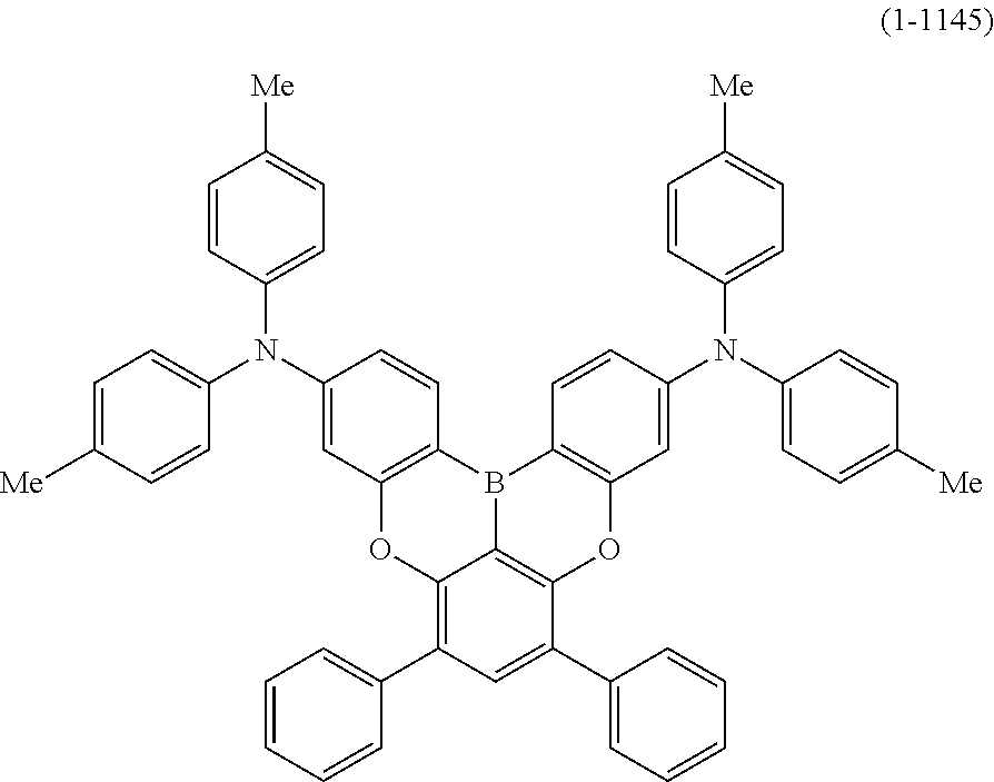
C1=CC(N(C2=CC3=C(C=C2)B2C4=C(OC5=C2C=CC(N(C2=CC=C([Me])C=C2)C2=CC=C([Me])C=C2)=C5)C(C2=CC=CC=C2)=CC(C2=CC=CC=C2)=C4O3)C2=CC=C([Me])C=C2)=CC=C1[Me]
